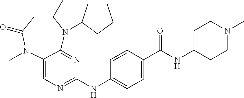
C1(C)CC(=O)N(C)C2=CN=C(NC3=CC=C(C(=O)NC4CCN(C)CC4)C=C3)N=C2N1C1CCCC1
